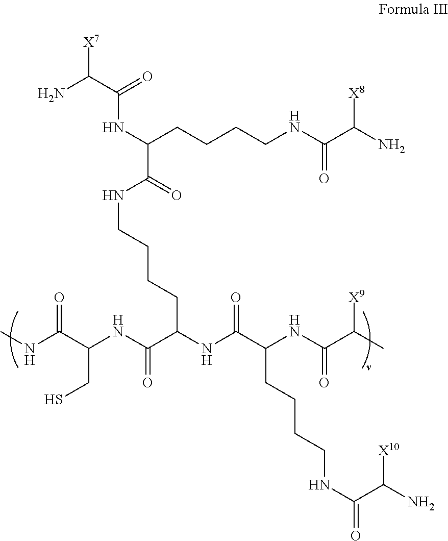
N(C(CCCCNC(C(N)[X8])=O)C(NCCCCC(C(NC(C(NC)=O)CS)=O)NC(C(NC(C(C)[X9])=O)CCCCNC(C(N)[X10])=O)=O)=O)C(C(N)[X7])=O
